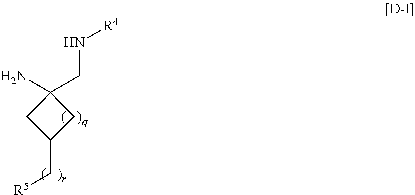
C1(C[R5])CC(N)(CN[R4])C1
